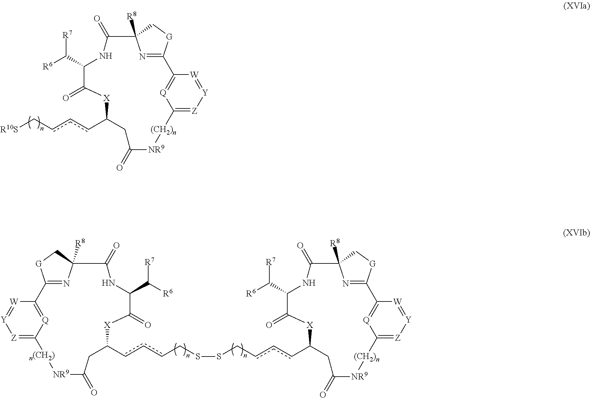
C12=[Q]C(=[Z][Y]=[W]1)[(CH2)n][NR9]C(=O)CC(cccC[R10S])[X]C(=O)C(C([R6])[R7])NC(=O)C1([R8])N=C2[G]C1.C12=[Q]C(=[Z][Y]=[W]1)[(CH2)n][NR9]C(=O)CC(cccCSSCcccC1[X]C(=O)C(C([R6])[R7])NC(=O)C3([R8])N=C(C4=[Q]C(=[Z][Y]=[W]4)[n(CH2)][NR9]C(=O)C1)[G]C3)[X]C(=O)C(C([R6])[R7])NC(=O)C1([R8])N=C2[G]C1
